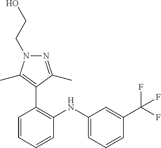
C1=C(C(F)(F)F)C=CC=C1NC1=C(C2=C(C)N(CCO)N=C2C)C=CC=C1
